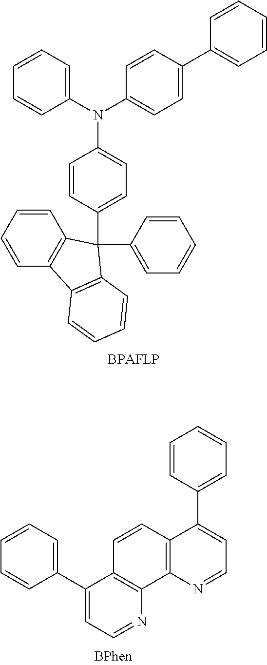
C1=CC(C2(C3=CC=CC=C3)C3=C(C=CC=C3)C3=C2C=CC=C3)=CC=C1N(C1=CC=CC=C1)C1=CC=C(C2=CC=CC=C2)C=C1.C1(C2=CC=CC=C2)=CC=NC2=C1C=CC1=C2N=CC=C1C1=CC=CC=C1
